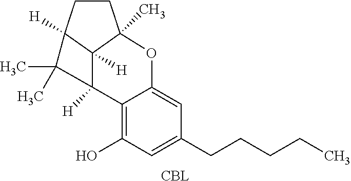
[CBL].C12([H])C3([H])C([H])(CCC3(C)OC3=CC(CCCCC)=CC(O)=C13)C2(C)C
